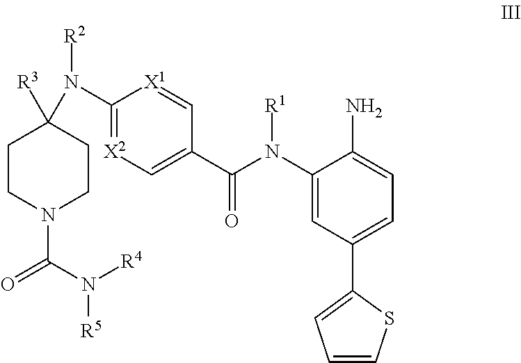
C1CN(C(N([R5])[R4])=O)CCC1([R3])N(C1=[X2]C=C(C(N(C2=CC(C3=CC=CS3)=CC=C2N)[R1])=O)C=[X1]1)[R2]
